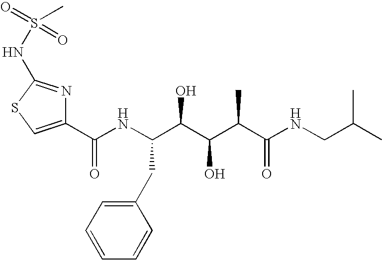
C1(C(NC(C(C(C(C(NCC(C)C)=O)C)O)O)CC2=CC=CC=C2)=O)=CSC(NS(=O)(=O)C)=N1
